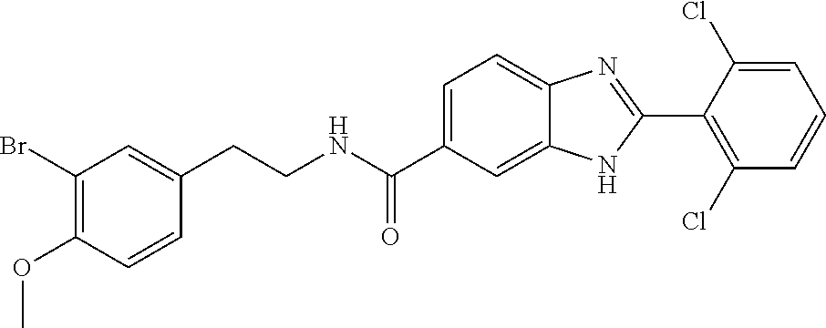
C1(Br)=C(OC)C=CC(CCNC(C2=CC=C3C(=C2)NC(C2=C(Cl)C=CC=C2Cl)=N3)=O)=C1
